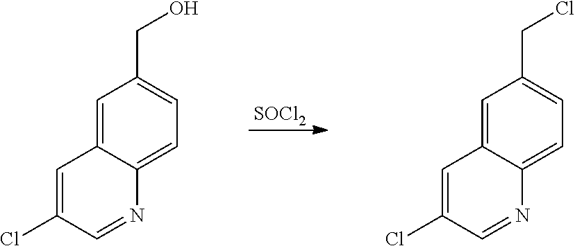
C1=C2C(=CC=C1CO)N=CC(Cl)=C2.[SOCl2].C1=C2C(=CC=C1CCl)N=CC(Cl)=C2
